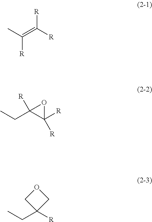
CC(=C([R])[R])[R].CCC1([R])C([R])([R])O1.O1CC(CC)([R])C1
